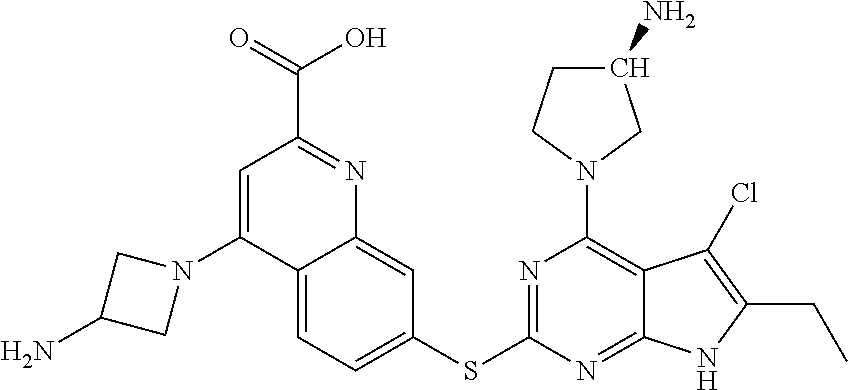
N1(C2=C3C(=NC(SC4=CC=C5C(=C4)N=C(C(=O)O)C=C5N4CC(N)C4)=N2)NC(CC)=C3Cl)CC(N)CC1
